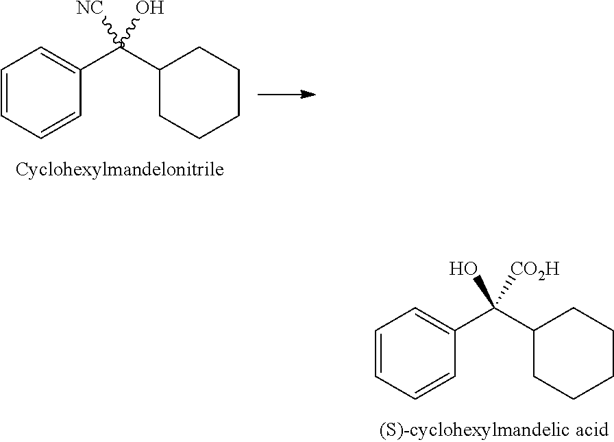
C1=CC=CC(C(C2CCCCC2)(O)[CO2H])=C1.C1=CC=CC(C(C2CCCCC2)([NC])O)=C1
